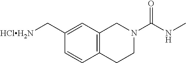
C1=CC(C[HClH2N])=CC2=C1CCN(C(NC)=O)C2
